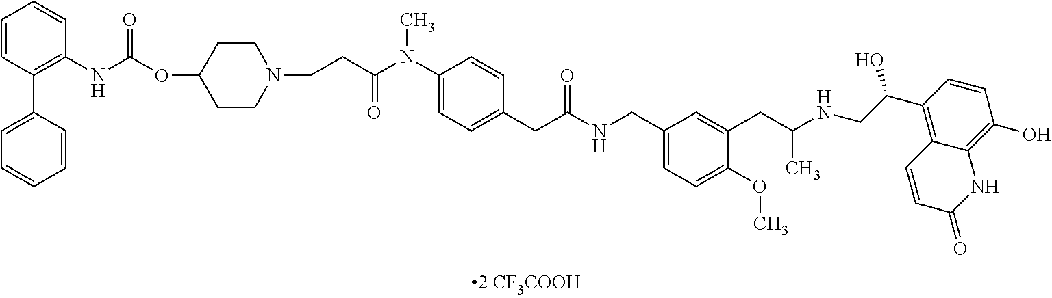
C1=CC(C2=CC=CC=C2)=C(NC(=O)OC2CCN(CCC(N(C3=CC=C(CC(NCC4=CC=C(OC)C(CC(NCC(C5=C6C(=C(O)C=C5)NC(=O)C=C6)O)C)=C4)=O)C=C3)C)=O)CC2)C=C1
